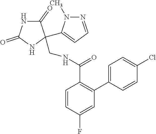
C1(=O)NC(=O)NC1(C1=CC=NN1C)CNC(C1=C(C2=CC=C(Cl)C=C2)C=C(F)C=C1)=O
